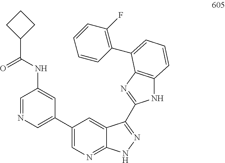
C1=NC=C(C2=CN=C3C(=C2)C(C2=NC4=C(N2)C=CC=C4C2=C(F)C=CC=C2)=NN3)C=C1NC(C1CCC1)=O
